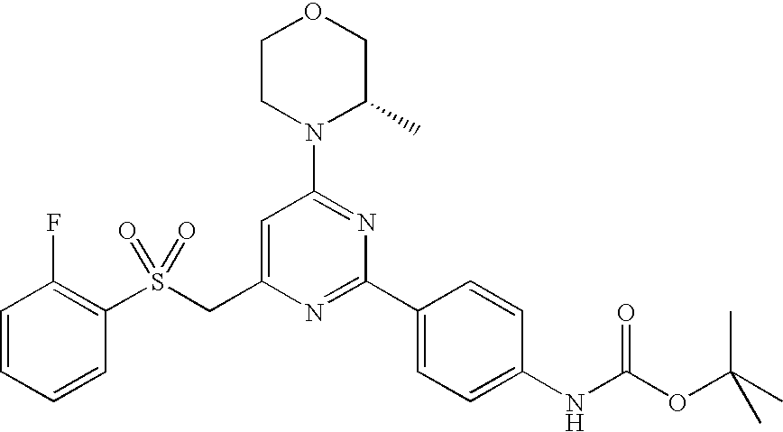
C1=C(CS(C2=C(F)C=CC=C2)(=O)=O)N=C(C2=CC=C(NC(OC(C)(C)C)=O)C=C2)N=C1N1C(C)COCC1
